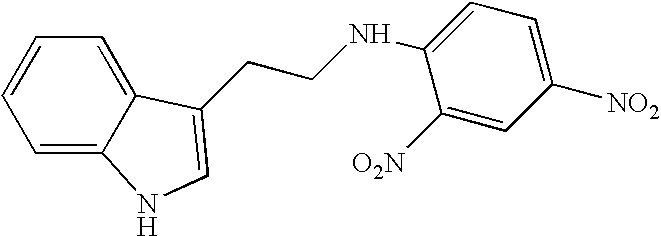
C1=C2C(=CC=C1)C(CCNC1=CC=C([NO2])C=C1[O2N])=CN2
